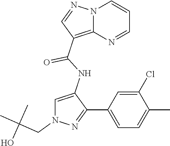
N12C(=C(C(NC3=CN(CC(C)(C)O)N=C3C3=CC=C(C)C(Cl)=C3)=O)C=N1)N=CC=C2
